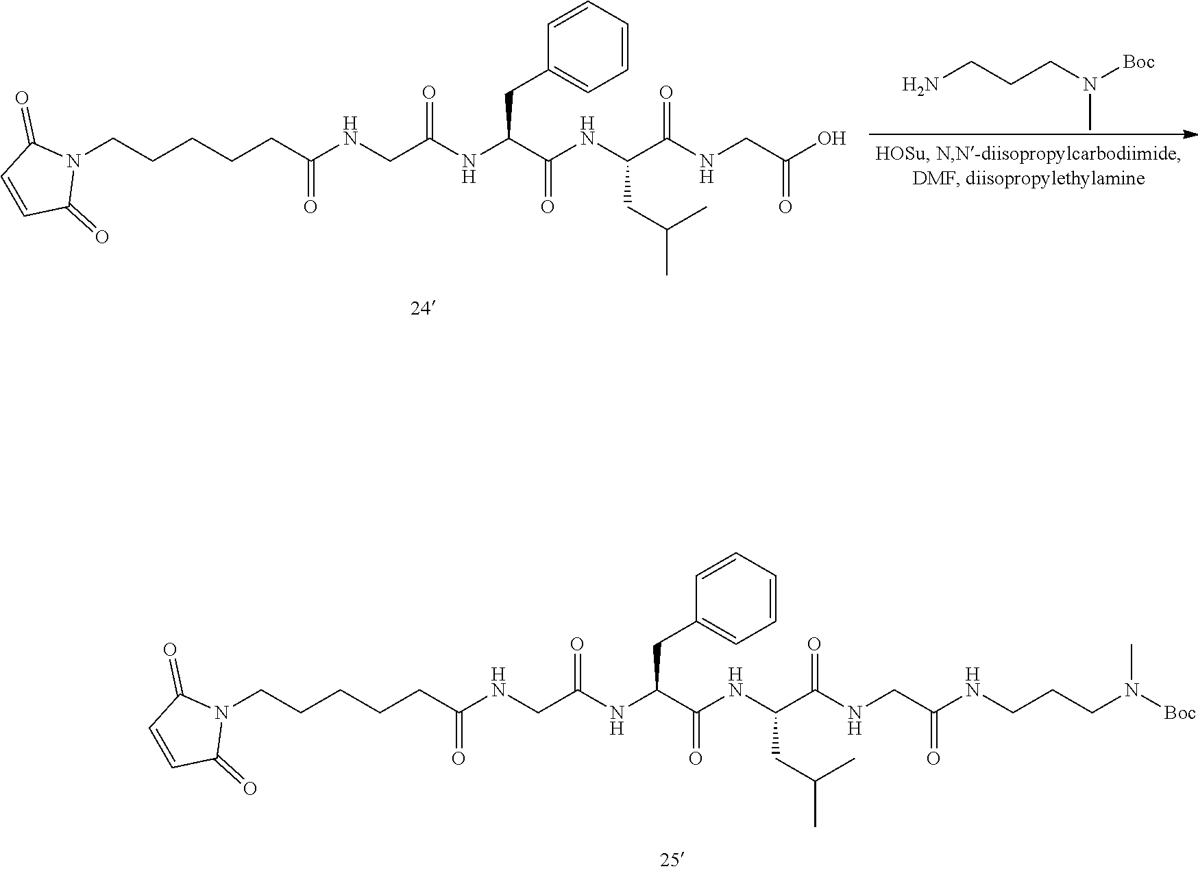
NCCCN([Boc])C.C1=CC=CC(CC(NC(CNC(CCCCCN2C(=O)C=CC2=O)=O)=O)C(NC(C(NCC(O)=O)=O)CC(C)C)=O)=C1.C1=CC=CC(CC(NC(CNC(CCCCCN2C(=O)C=CC2=O)=O)=O)C(NC(C(NCC(NCCCN([Boc])C)=O)=O)CC(C)C)=O)=C1
